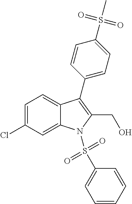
C12=CC=C(Cl)C=C1N(S(C1=CC=CC=C1)(=O)=O)C(CO)=C2C1=CC=C(S(=O)(C)=O)C=C1
